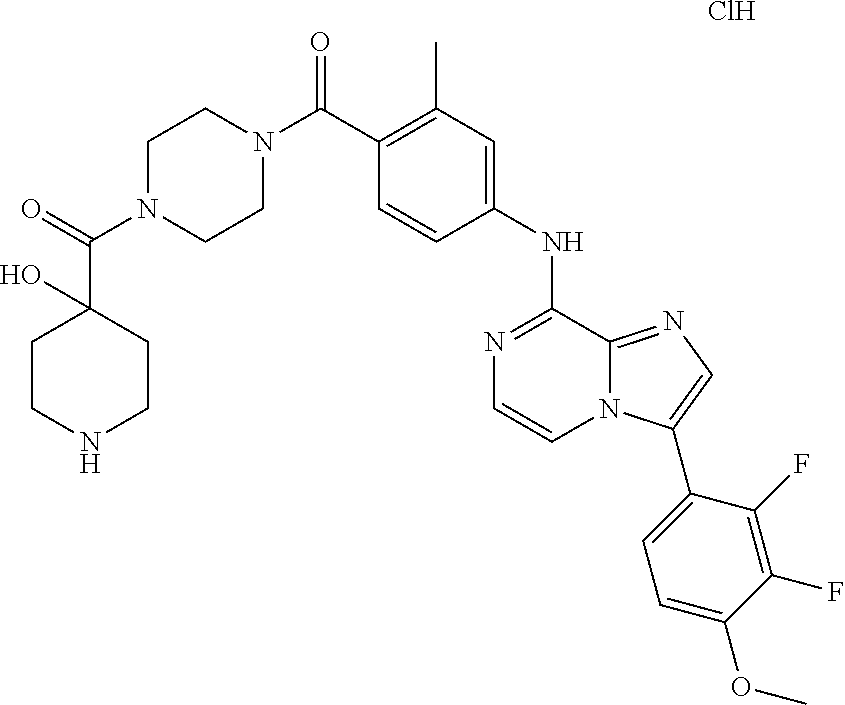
C(C1=C(C)C=C(NC2=NC=CN3C2=NC=C3C2=CC=C(OC)C(F)=C2F)C=C1)(=O)N1CCN(C(=O)C2(O)CCNCC2)CC1.Cl
